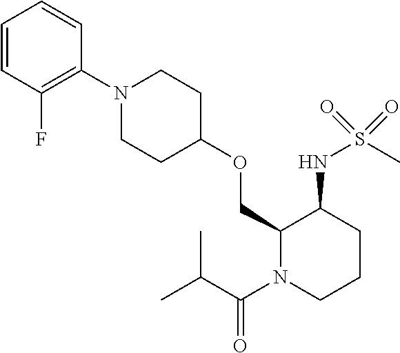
C1(COC2CCN(C3=C(F)C=CC=C3)CC2)N(C(C(C)C)=O)CCCC1NS(C)(=O)=O
